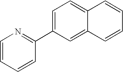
C1=CN=C(C2=CC=C3C(=C2)C=CC=C3)C=C1
